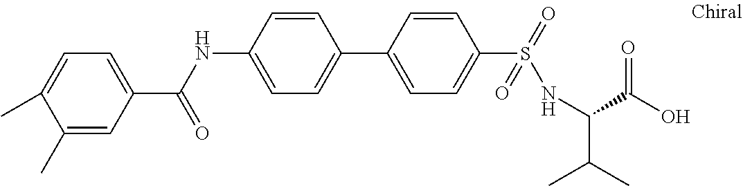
C1=C(C(NC2=CC=C(C3=CC=C(S(=O)(=O)NC(C(C)C)C(O)=O)C=C3)C=C2)=O)C=C(C)C(C)=C1
